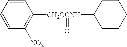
C1=CC([NO2])=C([CH2OCNH](C2CCCCC2)=O)C=C1
